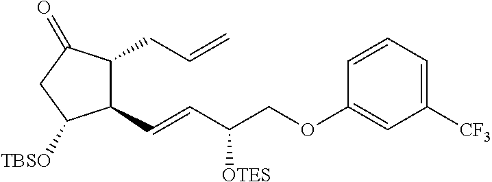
C1(C=CC(COC2=CC([CF3])=CC=C2)[OTES])C(CC=C)C(=O)CC1[TBSO]
